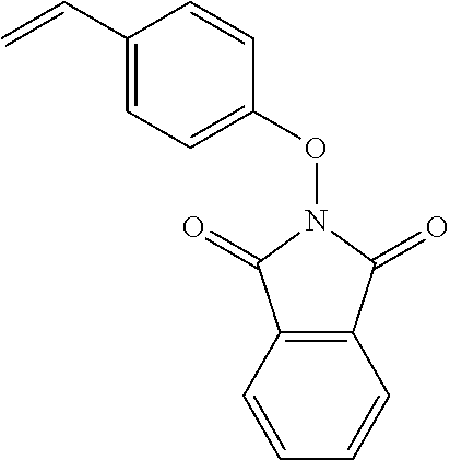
C12=C(C=CC=C1)C(=O)N(OC1=CC=C(C=C)C=C1)C2=O
